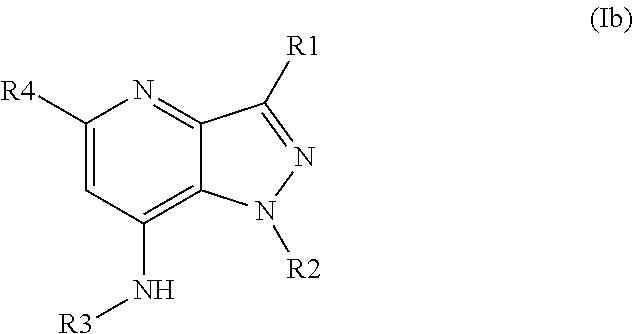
C1([R4])=CC(N[R3])=C2C(=N1)C([R1])=NN2[R2]
